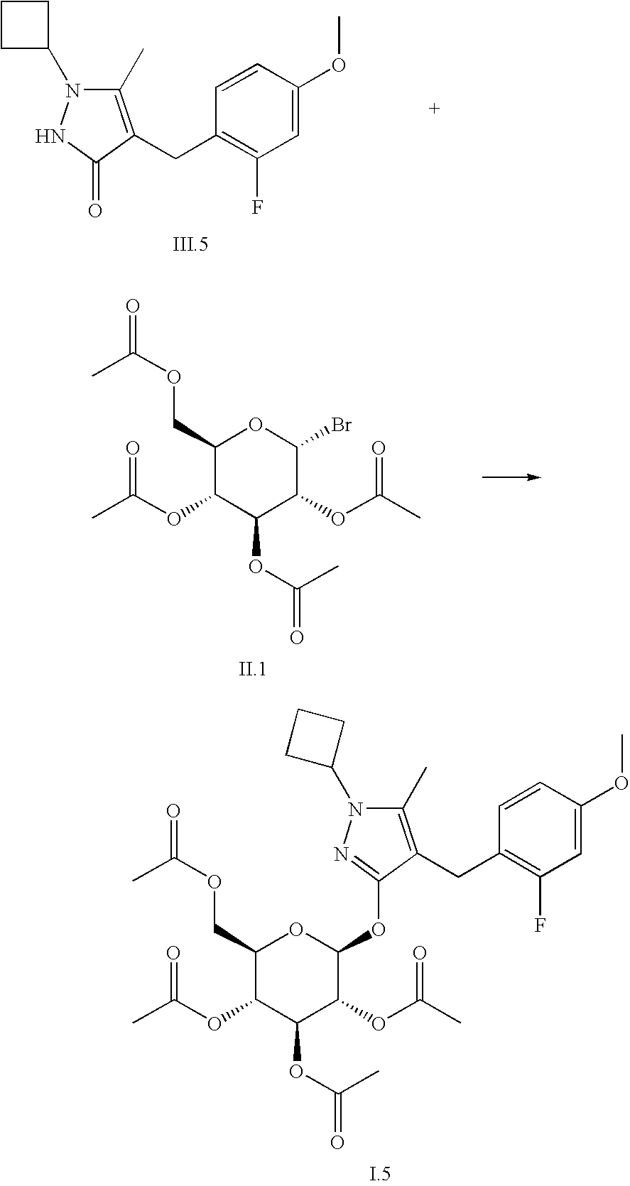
C1(C)=C(CC2=C(F)C=C(OC)C=C2)C(=O)NN1C1CCC1.C1(COC(=O)C)C(OC(C)=O)C(OC(=O)C)C(OC(C)=O)C(Br)O1.C1(COC(=O)C)C(OC(C)=O)C(OC(=O)C)C(OC(C)=O)C(OC2=NN(C3CCC3)C(C)=C2CC2=C(F)C=C(OC)C=C2)O1
